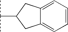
C12=CC=CC=C1CC(C(C)C)C2
